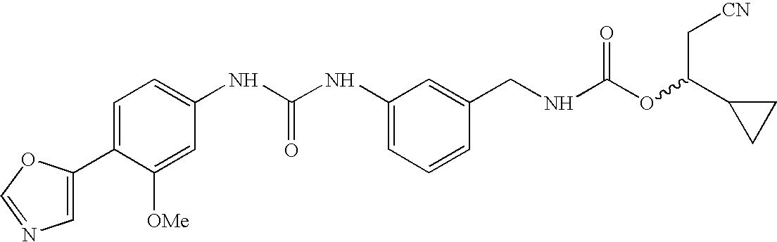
C1(C2=CN=CO2)=CC=C(NC(NC2=CC=CC(CNC(OC(C3CC3)C[CN])=O)=C2)=O)C=C1[OMe]
